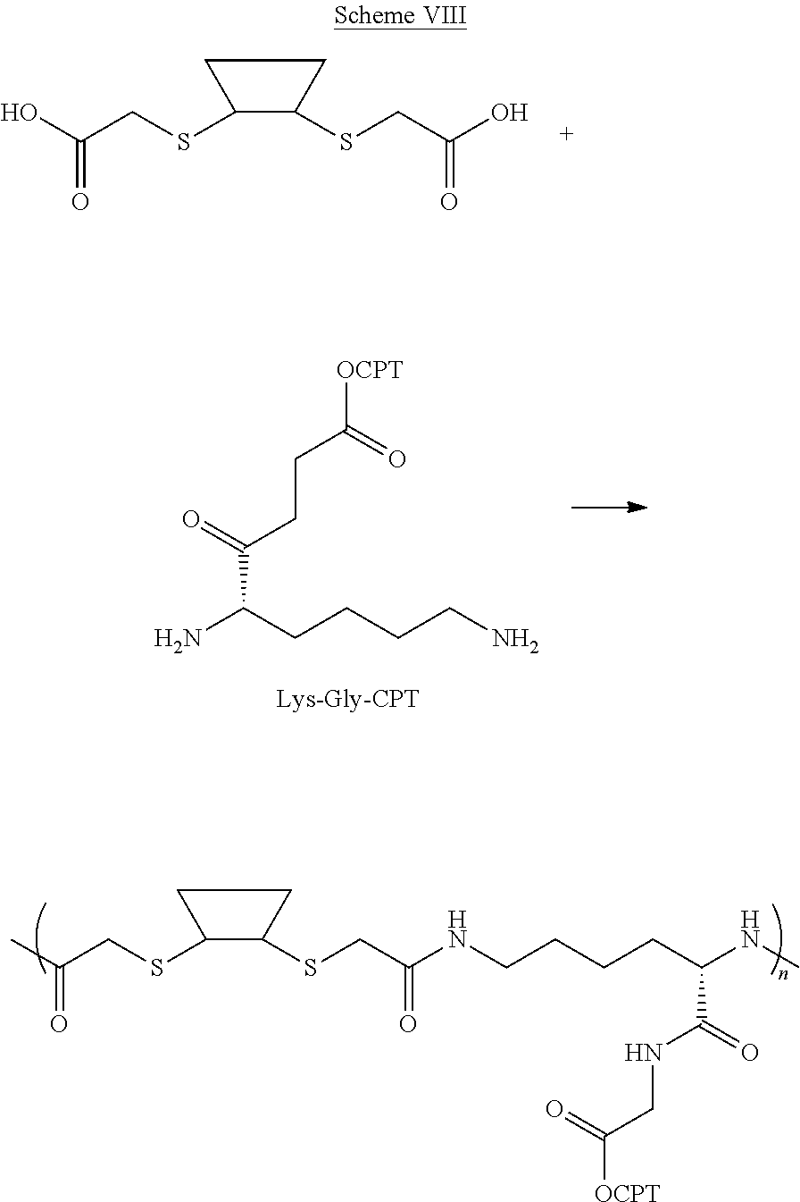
C1(SCC(C)=O)C(SCC(NCCCCC(NC)C(=O)NCC(=O)[OCPT])=O)CC1.C1(SCC(O)=O)C(SCC(O)=O)CC1.NC(CCCCN)C(=O)CCC([OCPT])=O
